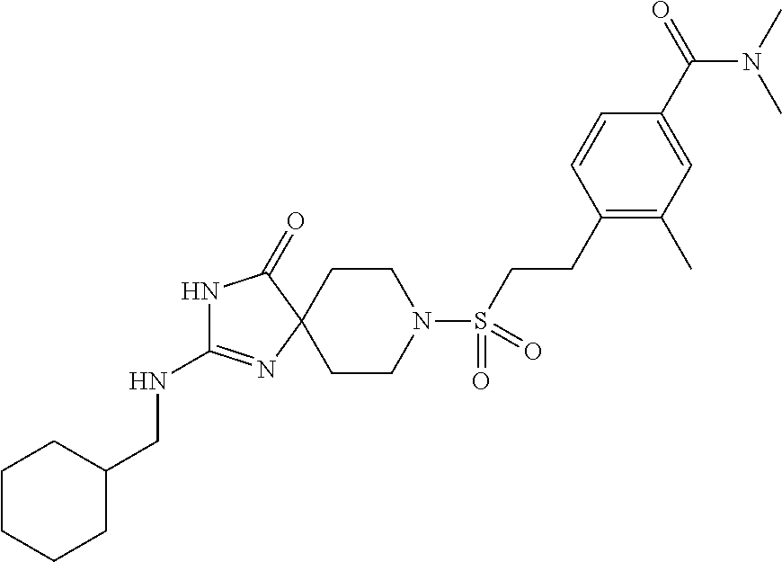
C1CN(S(=O)(=O)CCC2=C(C)C=C(C(=O)N(C)C)C=C2)CCC12N=C(NCC1CCCCC1)NC2=O
